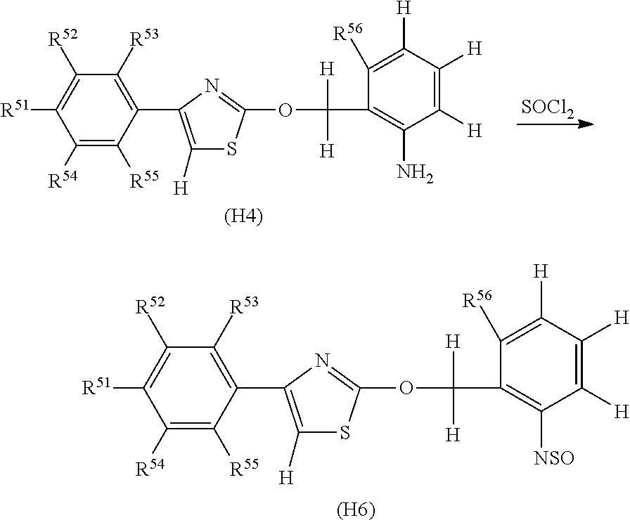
[(H6)].C1([R54])=C([R55])C(C2=C([H])SC(OC(C3=C([NSO])C([H])=C([H])C([H])=C3[R56])([H])[H])=N2)=C([R53])C([R52])=C1[R51].[(H4)].C1([R54])=C([R55])C(C2=C([H])SC(OC(C3=C(N)C([H])=C([H])C([H])=C3[R56])([H])[H])=N2)=C([R53])C([R52])=C1[R51].[SOCl2]
